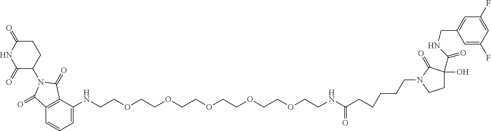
C1=C(NCCOCCOCCOCCOCCOCCNC(CCCCCN2CCC(O)(C(NCC3=CC(F)=CC(F)=C3)=O)C2=O)=O)C2=C(C=C1)C(=O)N(C1CCC(=O)NC1=O)C2=O
